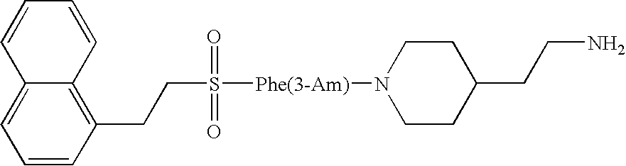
C1=CC=CC2=C(CCS([Phe(3-Am)]N3CCC(CCN)CC3)(=O)=O)C=CC=C12
